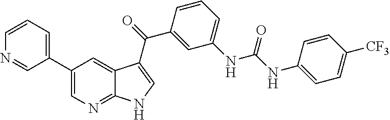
C1(C2=CC=CN=C2)=CN=C2C(=C1)C(C(C1=CC(NC(=O)NC3=CC=C([CF3])C=C3)=CC=C1)=O)=CN2
